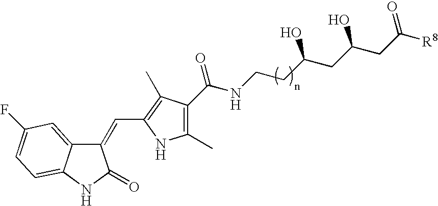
C1(=CC2=C(C)C(C(NCCC(CC(CC([R8])=O)O)O)=O)=C(C)N2)C2=CC(F)=CC=C2NC1=O
